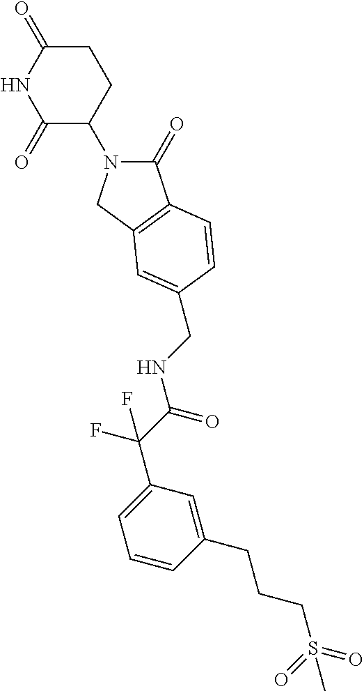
C1(=O)N(C2CCC(=O)NC2=O)CC2=C1C=CC(CNC(C(F)(F)C1=CC=CC(CCCS(=O)(=O)C)=C1)=O)=C2
